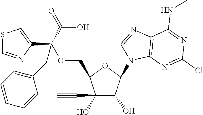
C1(C#C)(O)C(O)C(N2C3=C(N=C2)C(NC)=NC(Cl)=N3)OC1COC(C1=CSC=N1)(C(O)=O)CC1=CC=CC=C1
